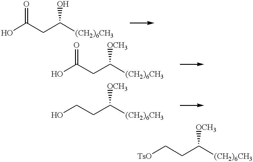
OC(CC([(CH2)6CH3])O)=O.OC(CC([(CH2)6CH3])[OCH3])=O.[TsO]CCC([(CH2)6CH3])[OCH3].OCCC([(CH2)6CH3])[OCH3]
